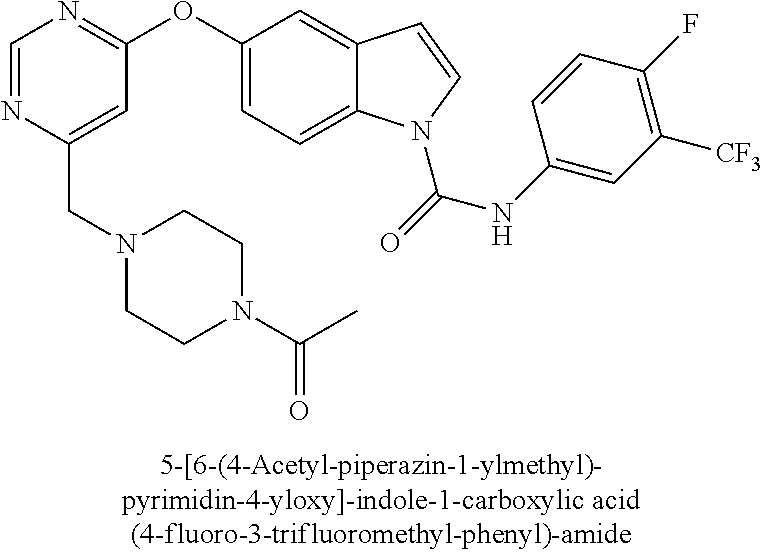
C1=NC(CN2CCN(C(C)=O)CC2)=CC(OC2=CC=C3C(=C2)C=CN3C(=O)NC2=CC([CF3])=C(F)C=C2)=N1
